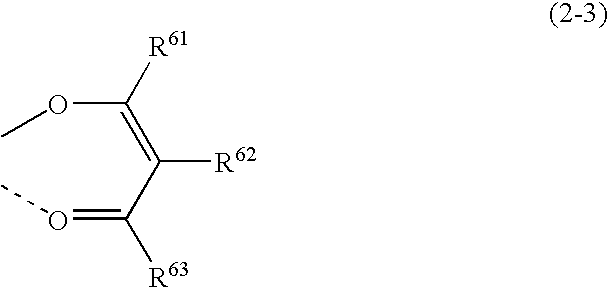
O(=C(C(=C(OC)[R61])[R62])[R63])C
